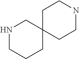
C1C2(CCNC1)CNCCC2
